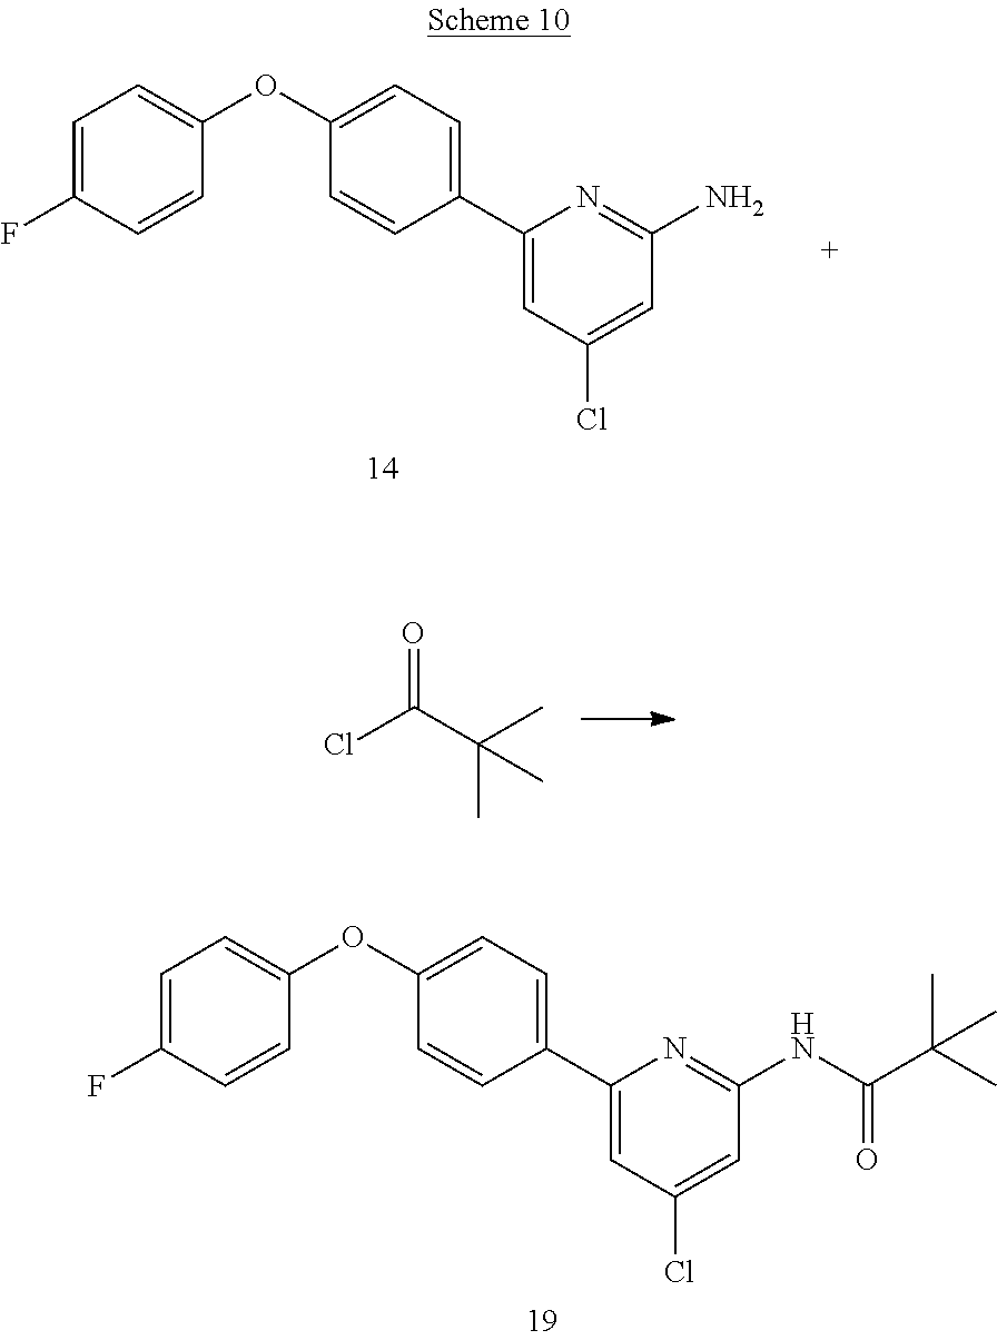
C1=C(F)C=CC(OC2=CC=C(C3=CC(Cl)=CC(N)=N3)C=C2)=C1.ClC(C(C)(C)C)=O.C1=C(F)C=CC(OC2=CC=C(C3=CC(Cl)=CC(NC(C(C)(C)C)=O)=N3)C=C2)=C1
